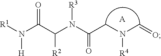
[A].N(C(=O)CN(C=O)[R4])(C(C(N([R1])[H])=O)[R2])[R3]
